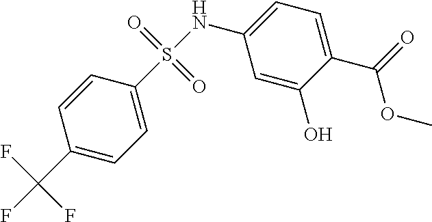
S(NC1=CC=C(C(OC)=O)C(O)=C1)(=O)(=O)C1=CC=C(C(F)(F)F)C=C1
